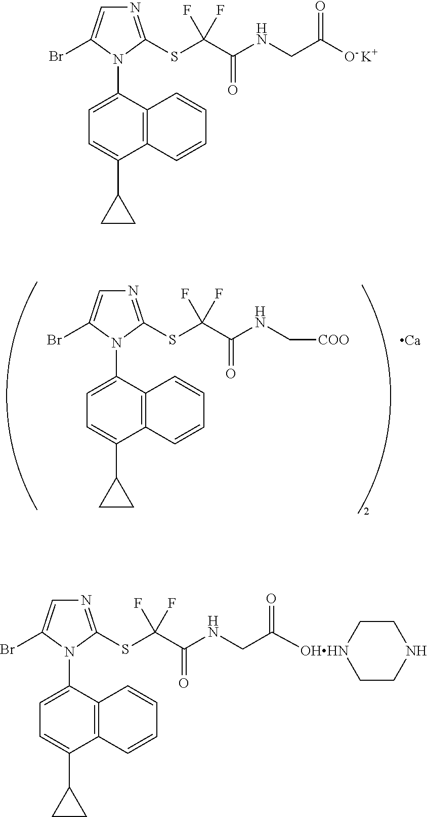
N1=C(SC(C(NCC([O- K+])=O)=O)(F)F)N(C2=CC=C(C3CC3)C3=C2C=CC=C3)C(Br)=C1.N1=C(SC(F)(F)C(NC[COO])=O)N(C2=CC=C(C3CC3)C3=C2C=CC=C3)C(Br)=C1.[Ca].N1=C(SC(C(=O)NCC([OHHN]2CCNCC2)=O)(F)F)N(C2=CC=C(C3CC3)C3=C2C=CC=C3)C(Br)=C1
